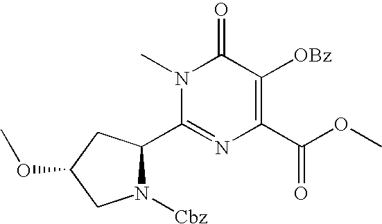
N1([Cbz])C(C2=NC(C(OC)=O)=C([OBz])C(=O)N2C)CC(OC)C1
